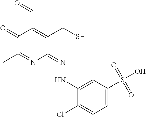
C1(=O)C(C)=NC(=NNC2=CC(S(O)(=O)=O)=CC=C2Cl)C(CS)=C1C=O
